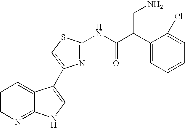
C1=CN=C2C(=C1)C(C1=CSC(NC(C(C3=CC=CC=C3Cl)CN)=O)=N1)=CN2
